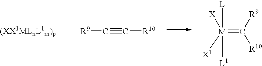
[M](=C([R9])[R10])([L])([L1])([X])[X1].[R9]C#C[R10]
